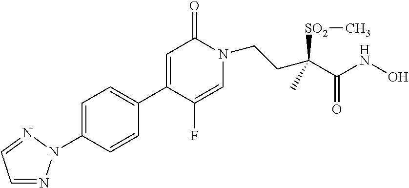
C1=NN(C2=CC=C(C3=CC(=O)N(CCC([SO2]C)(C)C(NO)=O)C=C3F)C=C2)N=C1
